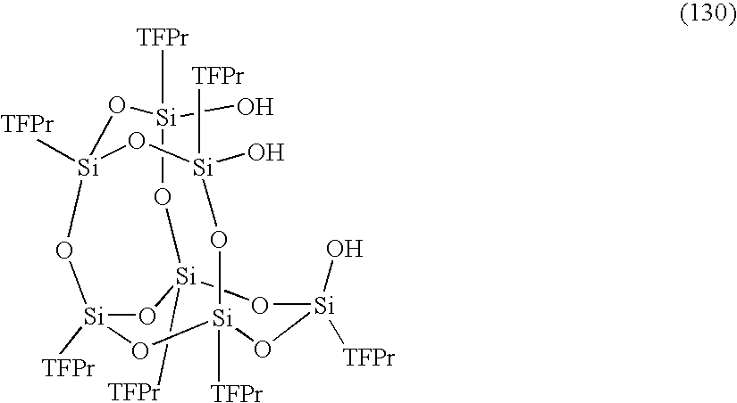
O1[Si]2([TFPr])O[Si](O)([TFPr])O[Si]3([TFPr])O[Si]([TFPr])(O2)O[Si]([TFPr])(O[Si]([TFPr])(O)O3)O[Si]1(O)[TFPr]
